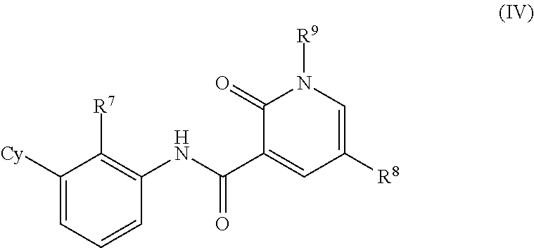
C1([Cy])=CC=CC(NC(C2=CC([R8])=CN([R9])C2=O)=O)=C1[R7]
